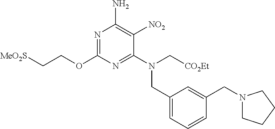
N1=C(OCC[MeO2S])N=C(N(C[CO2Et])CC2=CC=CC(CN3CCCC3)=C2)C([NO2])=C1N
